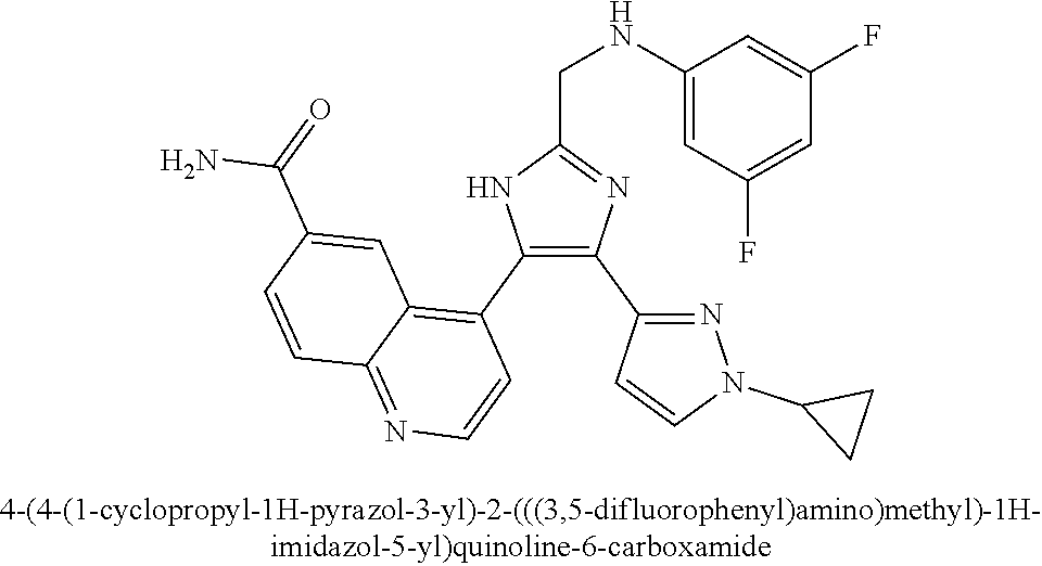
C1(NCC2=NC(C3=NN(C4CC4)C=C3)=C(C3=C4C(=NC=C3)C=CC(C(=O)N)=C4)N2)=CC(F)=CC(F)=C1
